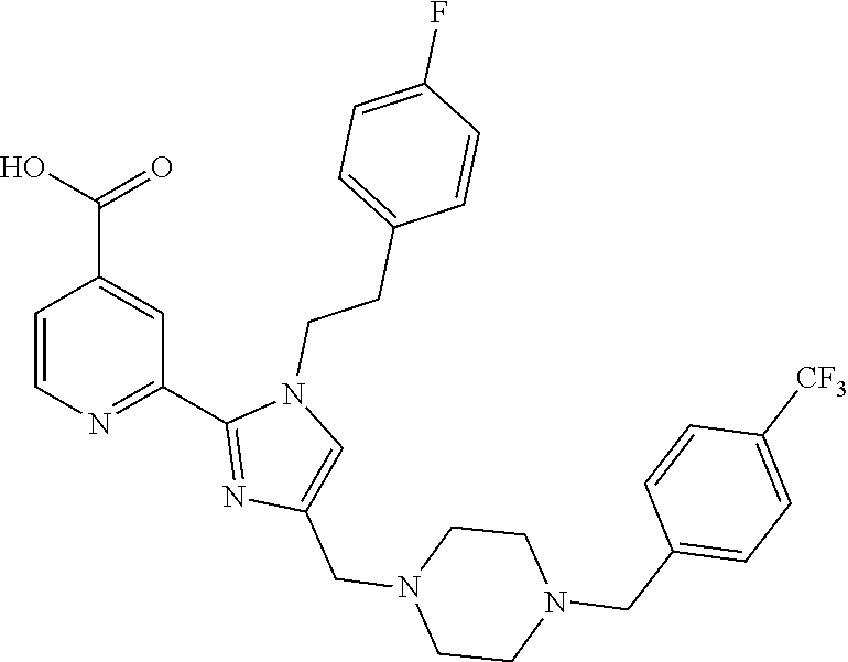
C1=CN=C(C2=NC(CN3CCN(CC4=CC=C([CF3])C=C4)CC3)=CN2CCC2=CC=C(F)C=C2)C=C1C(O)=O
